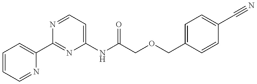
C1=CC=NC(C2=NC(NC(=O)COCC3=CC=C(C#N)C=C3)=CC=N2)=C1
